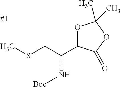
O1C(C(CSC)N[Boc])C(=O)OC1(C)C
